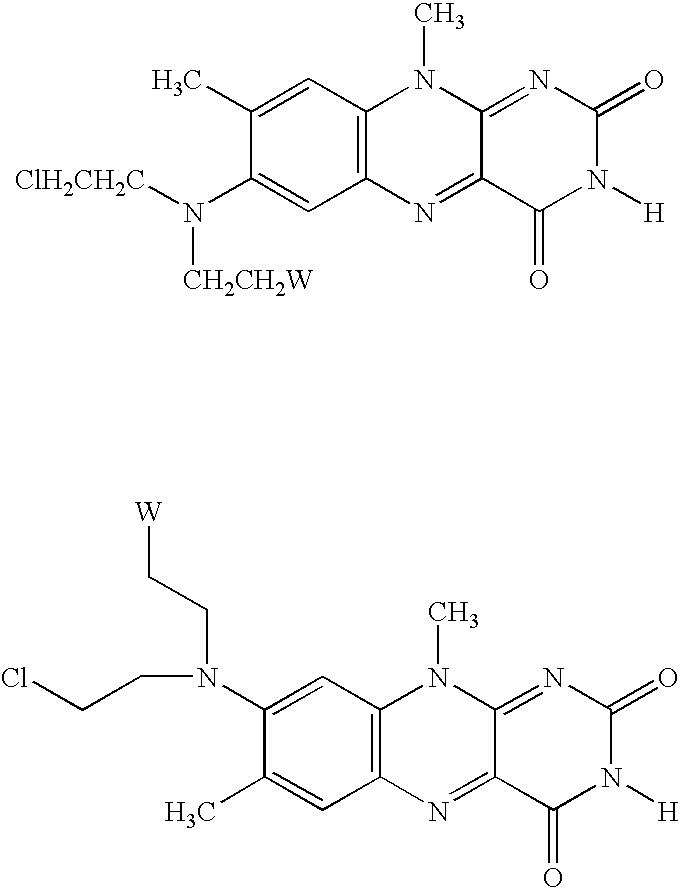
C12=C(C=C(C)C(N([ClH2CH2C])[CH2CH2W])=C1)N(C)C1=NC(=O)N([H])C(=O)C1=N2.C12=C(C=C(N(CCCl)CC[W])C(C)=C1)N(C)C1=NC(=O)N([H])C(=O)C1=N2
